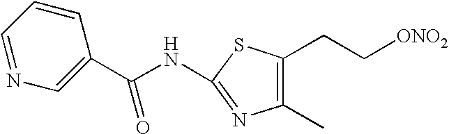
N(C1=NC(C)=C(CC[ONO2])S1)C(C1=CN=CC=C1)=O
